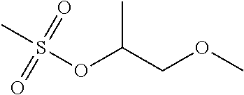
CS(OC(COC)C)(=O)=O
